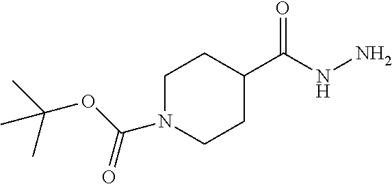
C1N(C(OC(C)(C)C)=O)CCC(C(NN)=O)C1
